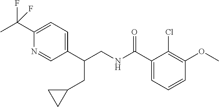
C1(C(CNC(=O)C2=CC=CC(OC)=C2Cl)CC2CC2)=CC=C(C(C)(F)F)N=C1
